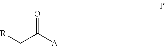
C([R])C([A])=O
